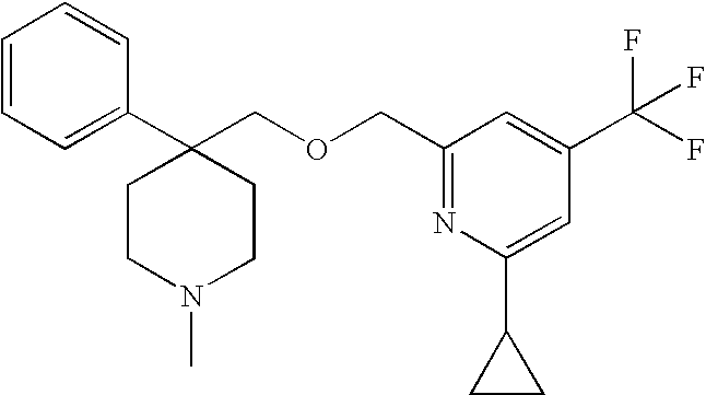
C1=CC=CC(C2(COCC3=NC(C4CC4)=CC(C(F)(F)F)=C3)CCN(C)CC2)=C1
